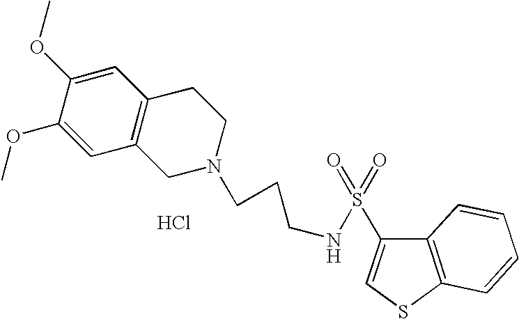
Cl.C1=C(OC)C(OC)=CC2=C1CCN(CCCNS(C1=CSC3=C1C=CC=C3)(=O)=O)C2
